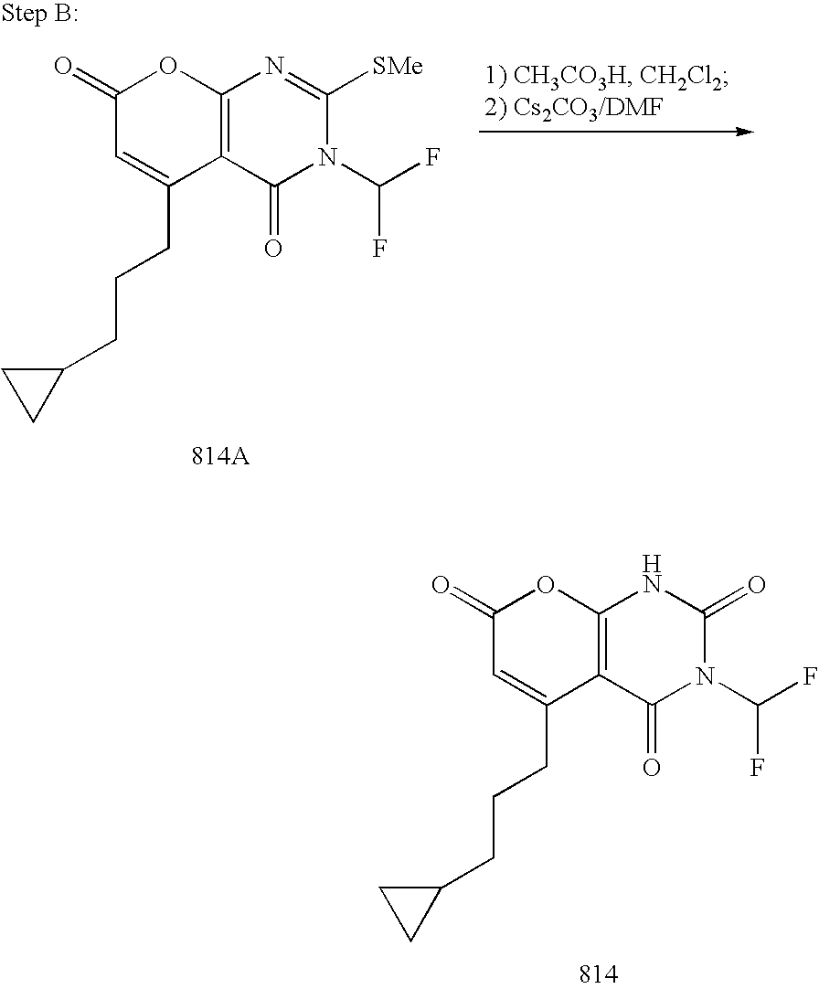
C1(=O)C=C(CCCC2CC2)C2=C(O1)N=C([SMe])N(C(F)F)C2=O.C1(=O)C=C(CCCC2CC2)C2=C(O1)NC(=O)N(C(F)F)C2=O
